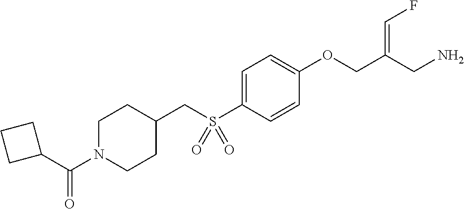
C1=C(S(CC2CCN(C(C3CCC3)=O)CC2)(=O)=O)C=CC(OCC(CN)=CF)=C1
